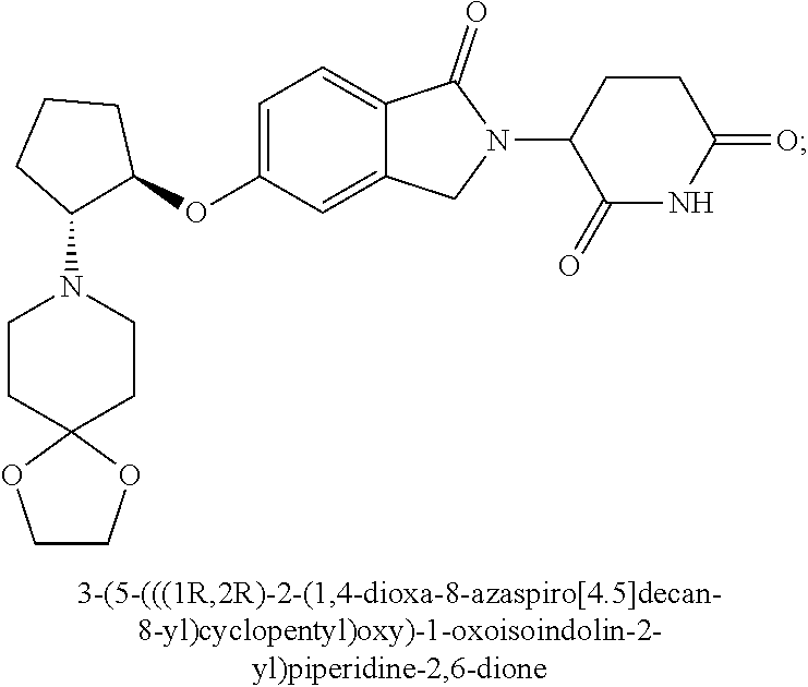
C1=C(OC2CCCC2N2CCC3(CC2)OCCO3)C=C2C(=C1)C(=O)N(C1C(=O)NC(=O)CC1)C2
